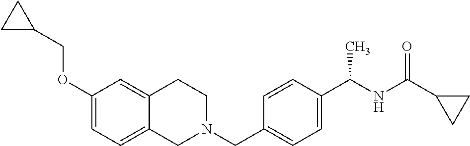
C1(OCC2CC2)=CC=C2C(=C1)CCN(CC1=CC=C(C(NC(C3CC3)=O)C)C=C1)C2
